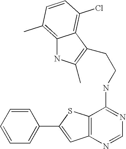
C1=CC=CC=C1C1=CC2=C(S1)C(NCCC1=C(C)NC3=C(C)C=CC(Cl)=C31)=NC=N2
